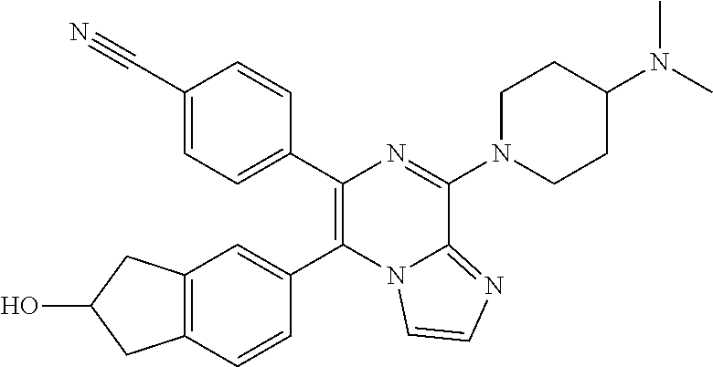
C1(C2=CC=C(C#N)C=C2)=C(C2=CC3=C(C=C2)CC(O)C3)N2C(=NC=C2)C(N2CCC(N(C)C)CC2)=N1
